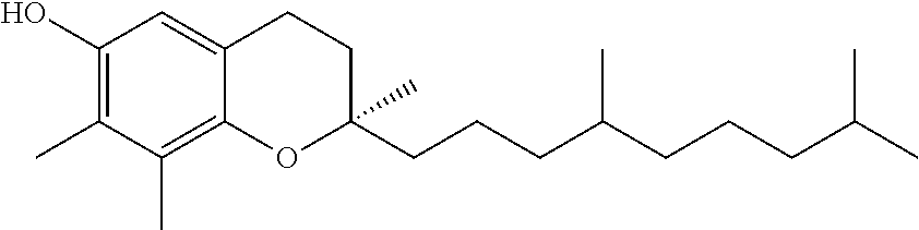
C1(O)=C(C)C(C)=C2C(=C1)CCC(CCCC(CCCC(C)C)C)(C)O2
